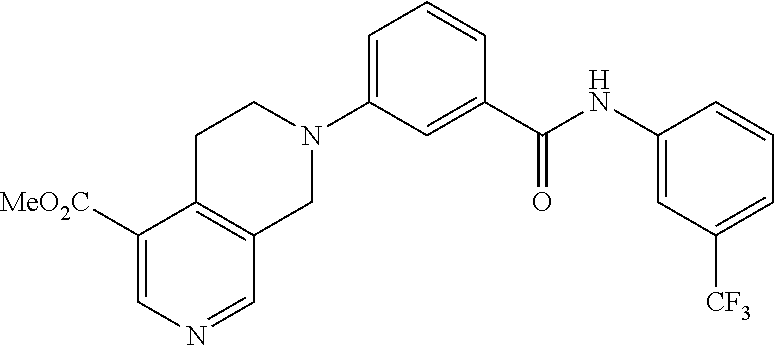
C1(N2CCC3=C(C2)C=NC=C3[MeO2C])=CC=CC(C(NC2=CC([CF3])=CC=C2)=O)=C1
